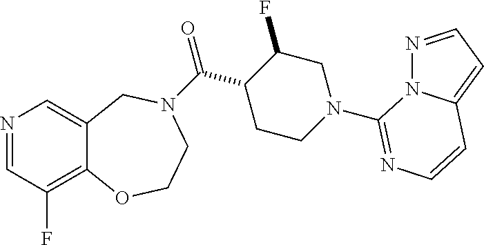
N1=CC(F)=C2C(=C1)CN(C(C1CCN(C3=NC=CC4=CC=NN43)CC1F)=O)CCO2
